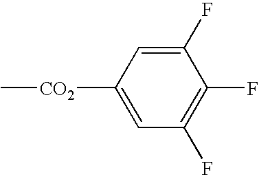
C1(F)=CC([CO2]C)=CC(F)=C1F
